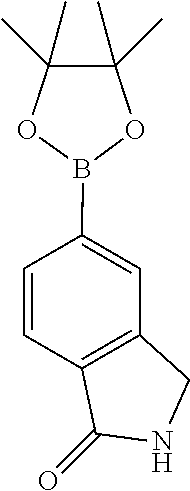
C1=CC2=C(C=C1B1OC(C)(C)C(C)(C)O1)CNC2=O
